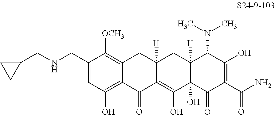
C1=C(CNCC2CC2)C([OCH3])=C2C(=C1O)C(=O)C1=C(O)C3(O)C([H])(CC1([H])C2)C(N(C)C)C(O)=C(C(N)=O)C3=O
